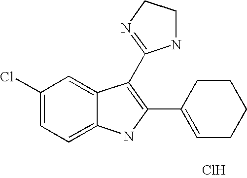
C1=C2C(=CC=C1Cl)NC(C1=CCCCC1)=C2C1=NCCN1.Cl
